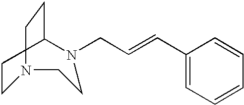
C(=CC1=CC=CC=C1)CN1CCCN(CC)CC1
